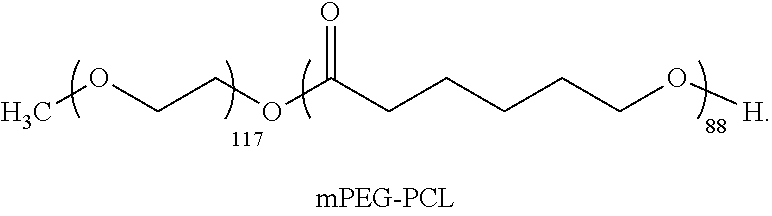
COCCOC(CCCCCO[H])=O
